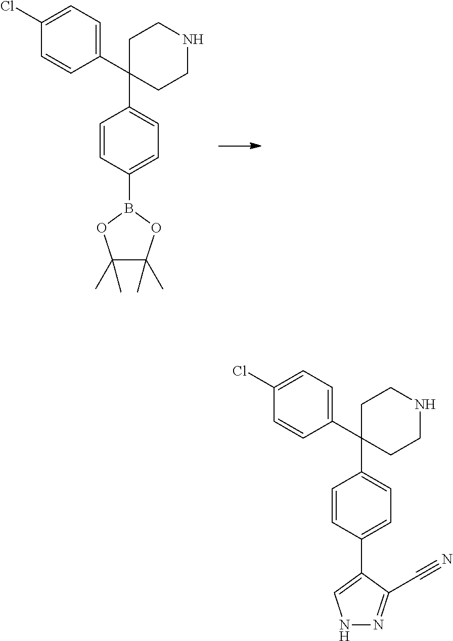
C1=C(C2(C3=CC=C(B4OC(C)(C)C(C)(C)O4)C=C3)CCNCC2)C=CC(Cl)=C1.C1=C(C2(C3=CC=C(C4=CNN=C4C#N)C=C3)CCNCC2)C=CC(Cl)=C1
